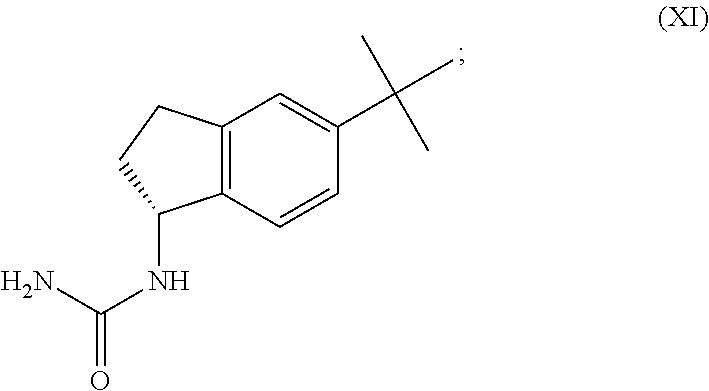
C12=C(C=CC(C(C)(C)C)=C1)C(NC(=O)N)CC2
